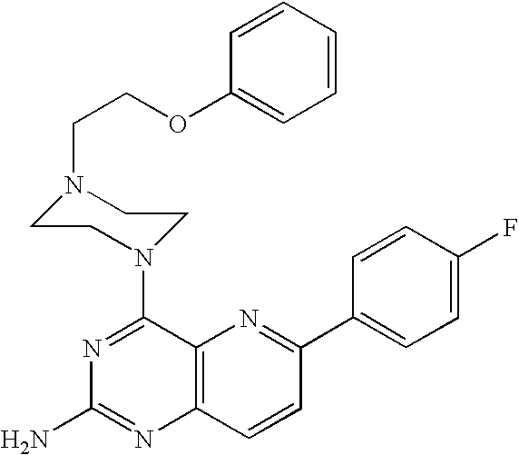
C(COC1=CC=CC=C1)N1CCN(C2=NC(N)=NC3=C2N=C(C2=CC=C(F)C=C2)C=C3)CC1
